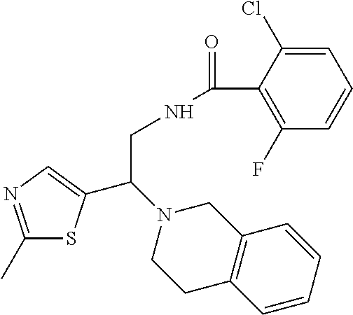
C1(C)=NC=C(C(N2CCC3=C(C2)C=CC=C3)CNC(=O)C2=C(F)C=CC=C2Cl)S1
